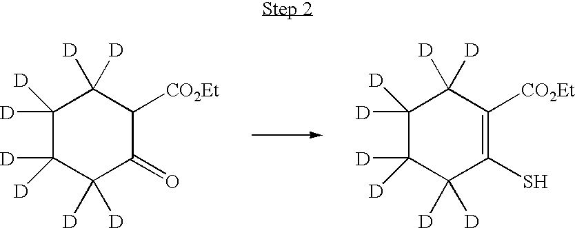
C1([D])([D])C([D])([D])C([D])([D])C(=O)C([CO2Et])C1([D])[D].C1([D])([D])C([D])([D])C([D])([D])C(S)=C([CO2Et])C1([D])[D]
